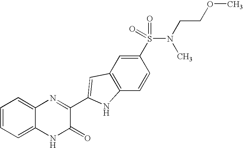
C1=C2C(=CC=C1)N=C(C1=CC3=C(C=CC(S(N(C)CCOC)(=O)=O)=C3)N1)C(=O)N2
